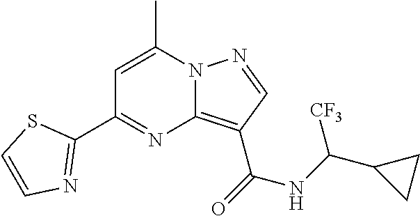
C1=C(C)N2C(=C(C(=O)NC(C3CC3)[CF3])C=N2)N=C1C1=NC=CS1
